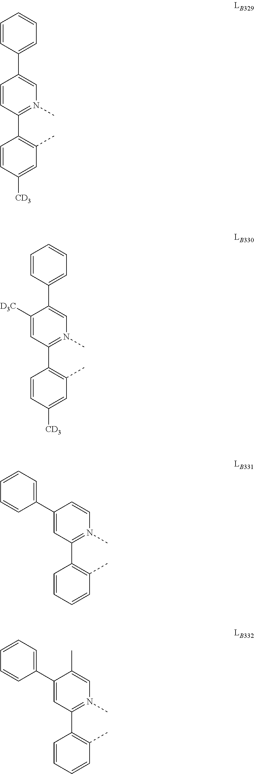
C1=CC(C2=CN(C)=C(C3=C(C)C=C([CD3])C=C3)C=C2)=CC=C1.C1=CC(C2=CN(C)=C(C3=C(C)C=C([CD3])C=C3)C=C2[D3C])=CC=C1.C1=CN(C)=C(C2=C(C)C=CC=C2)C=C1C1=CC=CC=C1.C1(C)=CN(C)=C(C2=C(C)C=CC=C2)C=C1C1=CC=CC=C1
